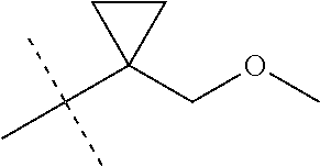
C(C1(COC)CC1)(C)(C)C
